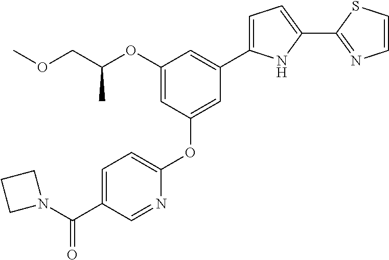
C1=C(C(N2CCC2)=O)C=NC(OC2=CC(C3=CC=C(C4=NC=CS4)N3)=CC(OC(COC)C)=C2)=C1
